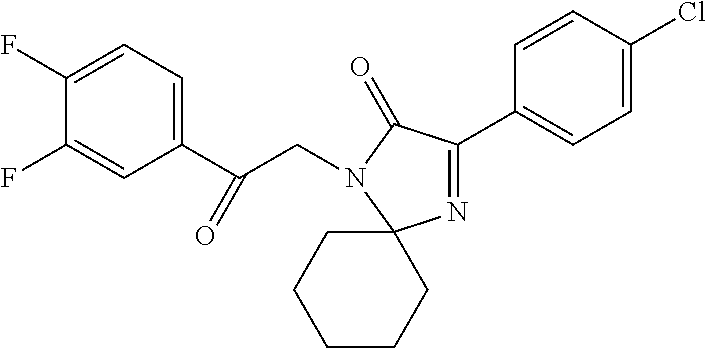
C1(F)=CC=C(C(CN2C(=O)C(C3=CC=C(Cl)C=C3)=NC23CCCCC3)=O)C=C1F
